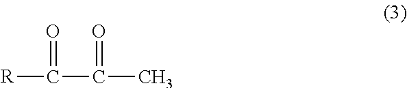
O=C([R])C(=O)C
